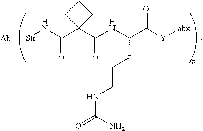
[Str](NC(C1(C(NC(C([Y][abx])=O)CCCNC(=O)N)=O)CCC1)=O)[Ab]
